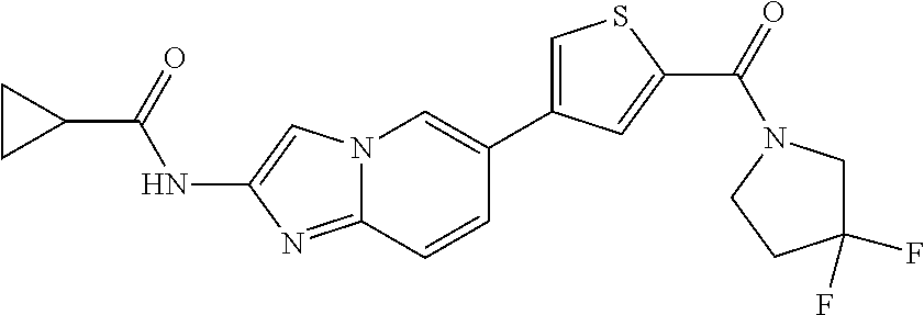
C1CC1C(=O)NC1=CN2C(=N1)C=CC(C1=CSC(C(=O)N3CC(F)(F)CC3)=C1)=C2
